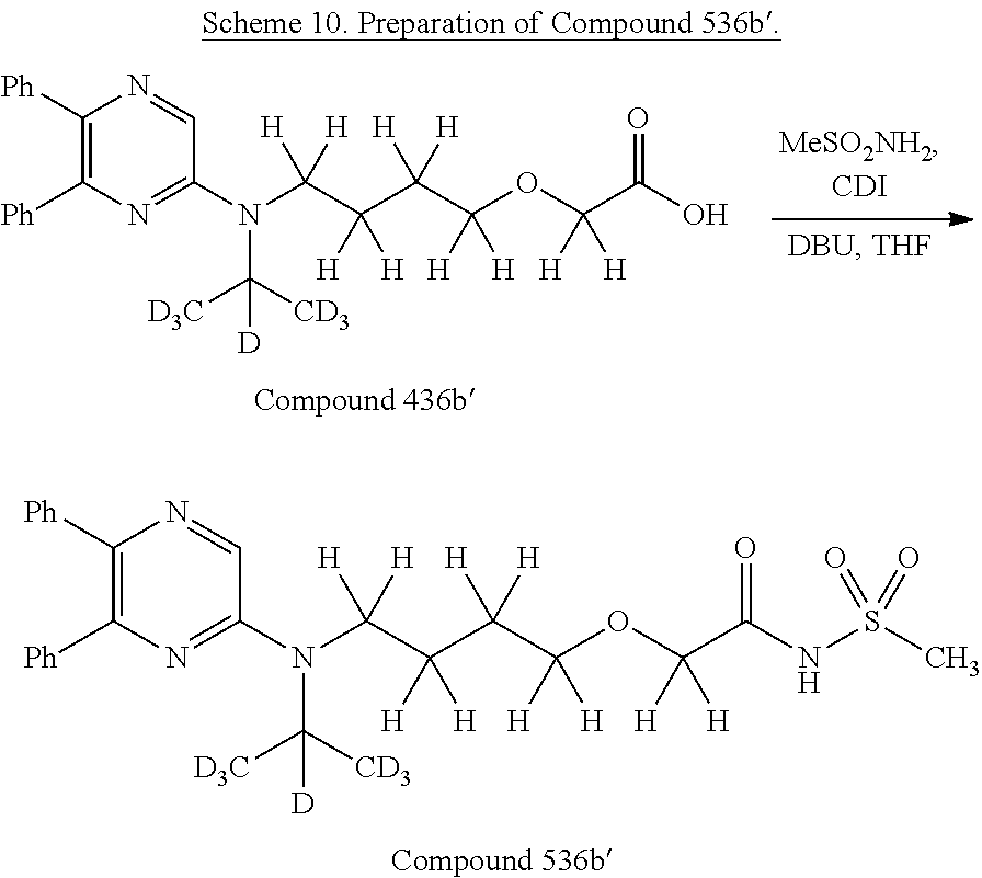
C1(N(C(C([H])(C([H])(C([H])(OC(C(O)=O)([H])[H])[H])[H])[H])([H])[H])C([D3C])([CD3])[D])=NC([Ph])=C([Ph])N=C1.C1(N(C(C([H])(C([H])(C([H])(OC(C(NS(C)(=O)=O)=O)([H])[H])[H])[H])[H])([H])[H])C([D3C])([CD3])[D])=NC([Ph])=C([Ph])N=C1
